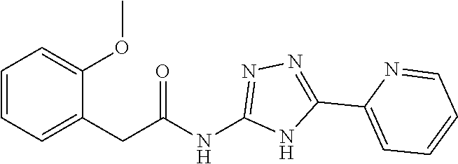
C1=CC=C(CC(NC2=NN=C(C3=CC=CC=N3)N2)=O)C(OC)=C1
